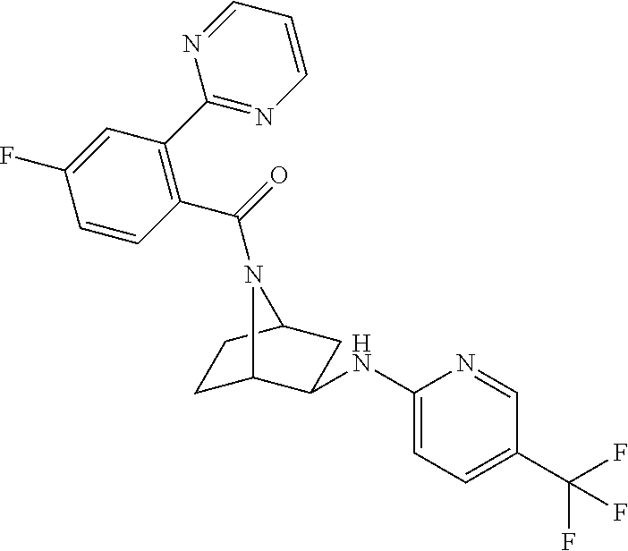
C1(NC2C3CCC(C2)N3C(=O)C2=C(C3=NC=CC=N3)C=C(F)C=C2)=CC=C(C(F)(F)F)C=N1
